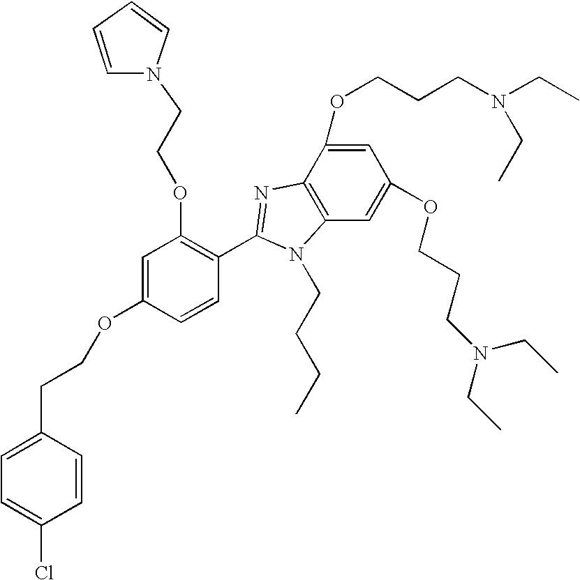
C1=C(OCCCN(CC)CC)C2=C(C=C1OCCCN(CC)CC)N(CCCC)C(C1=C(OCCN3C=CC=C3)C=C(OCCC3=CC=C(Cl)C=C3)C=C1)=N2
